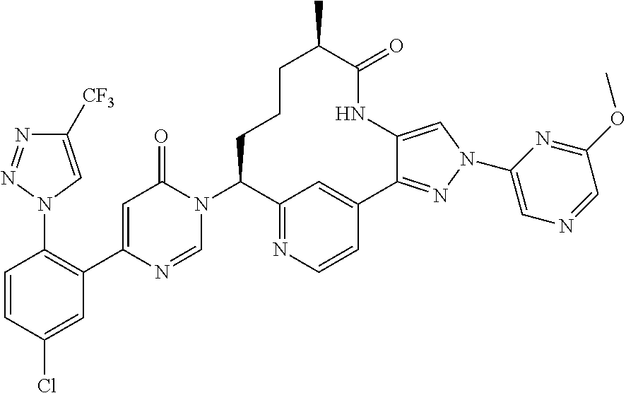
C1=CC(Cl)=CC(C2=CC(=O)N(C3CCCC(C)C(=O)NC4=CN(C5=CN=CC(OC)=N5)N=C4C4=CC3=NC=C4)C=N2)=C1N1N=NC([CF3])=C1
